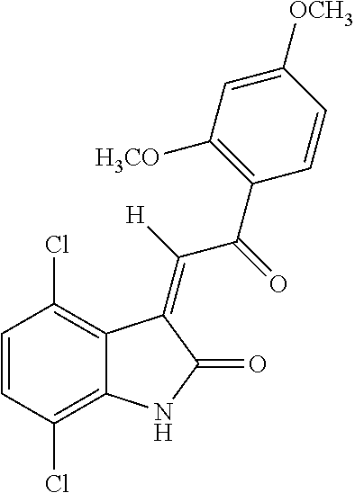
C1=CC(Cl)=C2C(=C1Cl)C(=C([H])C(C1=C([H3CO])C=C([OCH3])C=C1)=O)C(=O)N2
